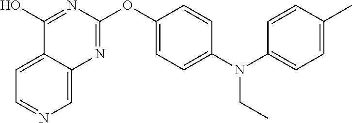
C1=C2C(=CN=C1)N=C(OC1=CC=C(N(C3=CC=C(C)C=C3)CC)C=C1)N=C2O
